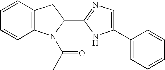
C12=C(C=CC=C1)CC(C1=NC=C(C3=CC=CC=C3)N1)N2C(C)=O
